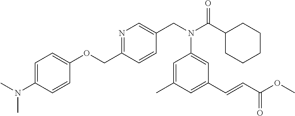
C(C1=NC=C(CN(C(C2CCCCC2)=O)C2=CC(C=CC(OC)=O)=CC(C)=C2)C=C1)OC1=CC=C(N(C)C)C=C1
